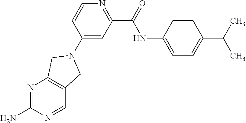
N1=C(N)N=CC2=C1CN(C1=CC(C(NC3=CC=C(C(C)C)C=C3)=O)=NC=C1)C2
